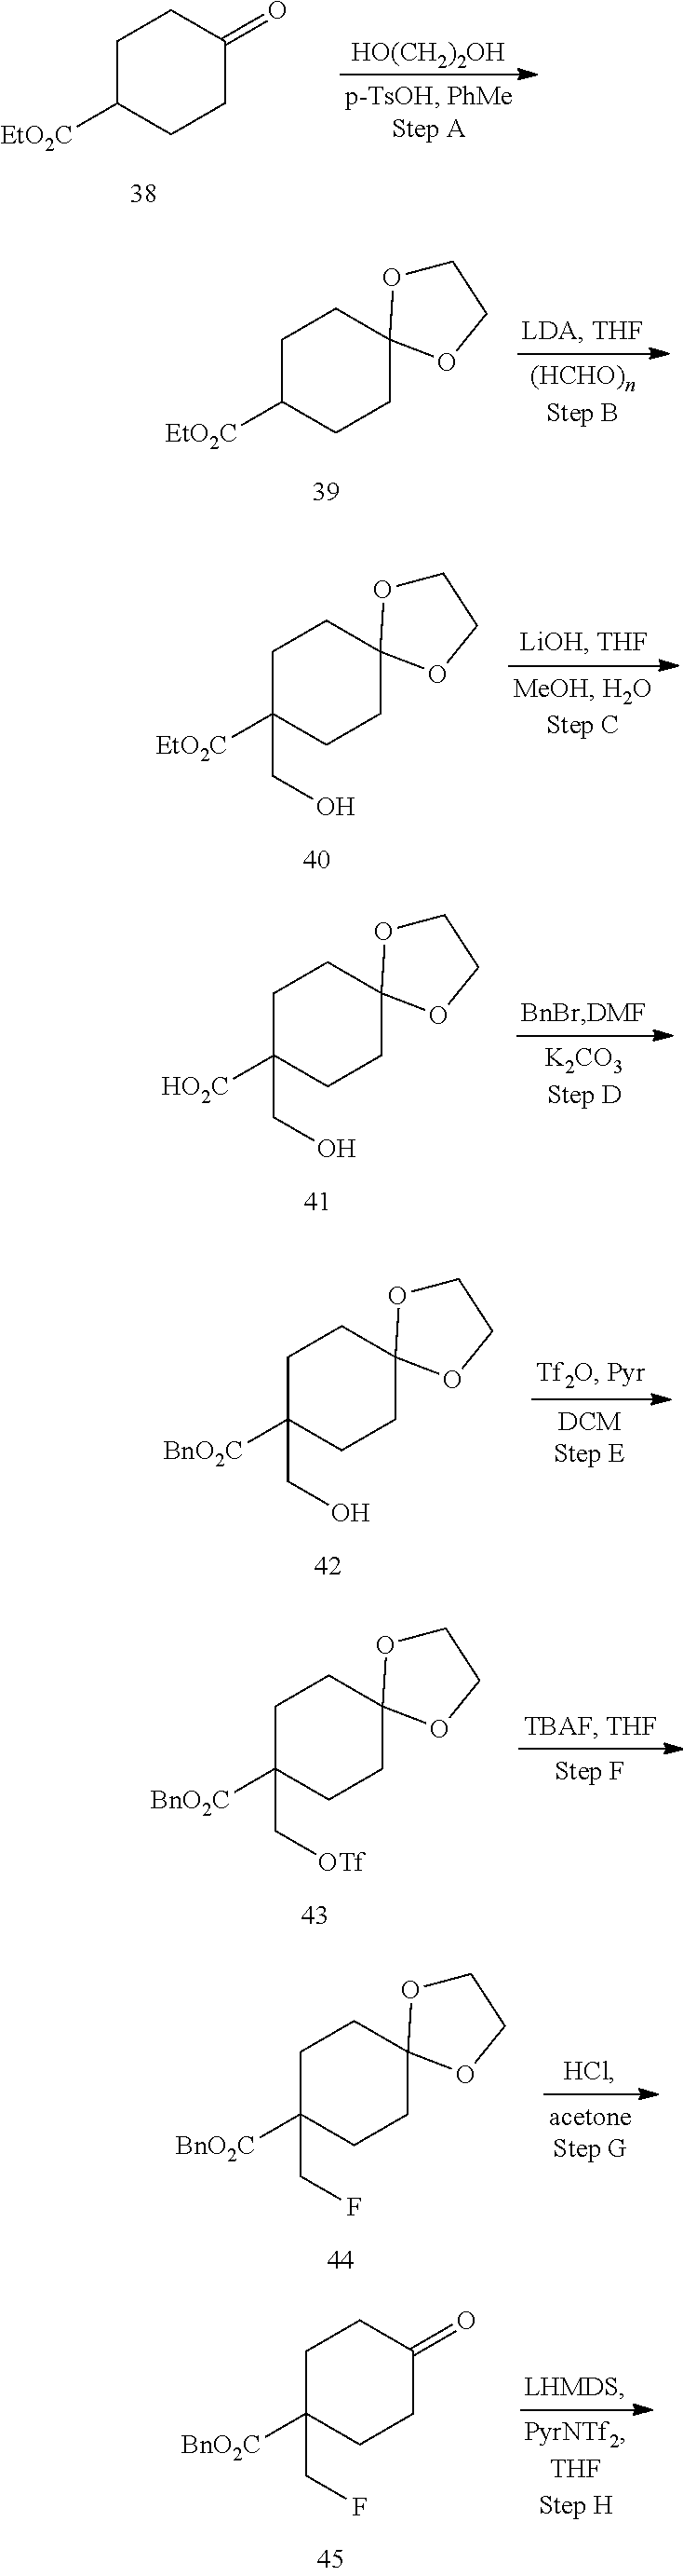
C1C([EtO2C])CCC(=O)C1.[HO(CH2)2OH].C1C([EtO2C])CCC2(C1)OCCO2.C1C([EtO2C])(CO)CCC2(C1)OCCO2.C1C([HO2C])(CO)CCC2(C1)OCCO2.C1C([BnO2C])(CO)CCC2(C1)OCCO2.C1C([BnO2C])(C[OTf])CCC2(C1)OCCO2.C1C([BnO2C])(CF)CCC2(C1)OCCO2.C1C([BnO2C])(CF)CCC(=O)C1
